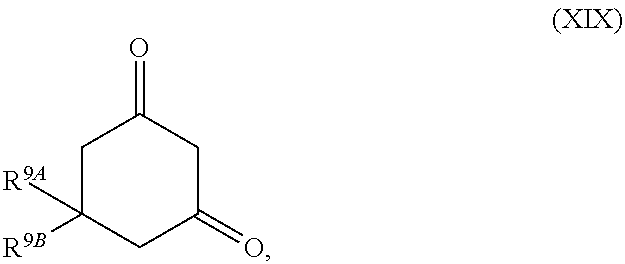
C1C([R9A])([R9B])CC(=O)CC1=O
